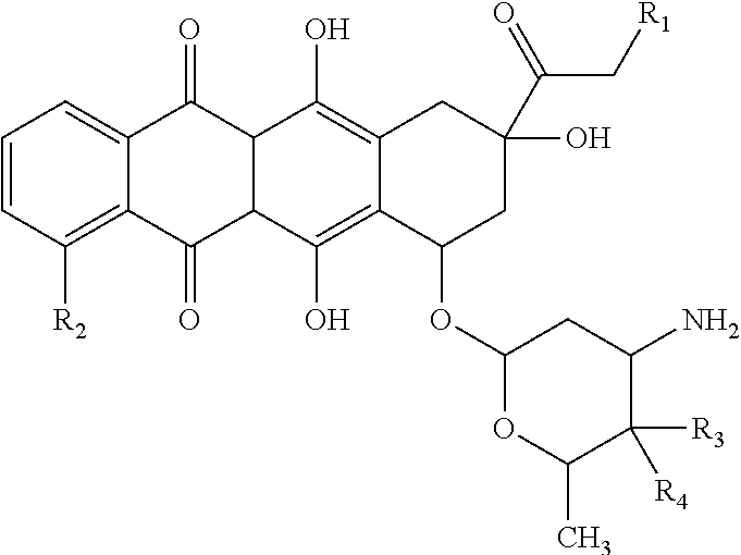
C1=CC([R2])=C2C(=C1)C(=O)C1C(C2=O)C(O)=C2C(=C1O)CC(O)(C(=O)C[R1])CC2OC1OC(C)C([R3])([R4])C(N)C1
